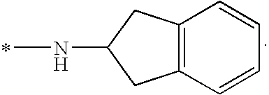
N(C1CC2=C(C1)C=CC=C2)C
